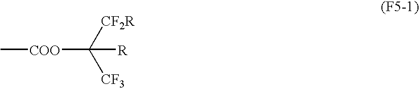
C[COO]C([CF3])([CF2R])[R]
